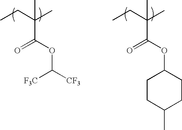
CCC(C)(C(OC1CCC(C)CC1)=O)C.CCC(C)(C(OC([CF3])[F3C])=O)C
